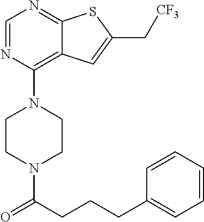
C1CN(C(CCCC2=CC=CC=C2)=O)CCN1C1=C2C(=NC=N1)SC(C[CF3])=C2
